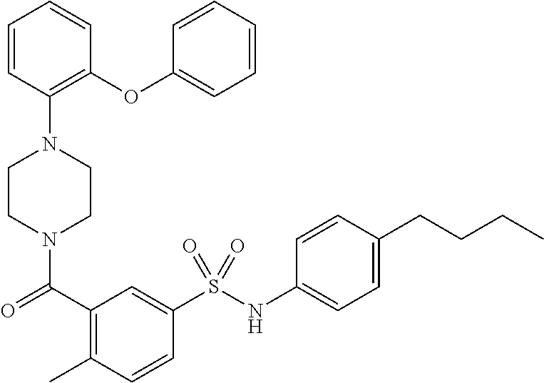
C1CN(C(=O)C2=C(C)C=CC(S(NC3=CC=C(CCCC)C=C3)(=O)=O)=C2)CCN1C1=C(OC2=CC=CC=C2)C=CC=C1
